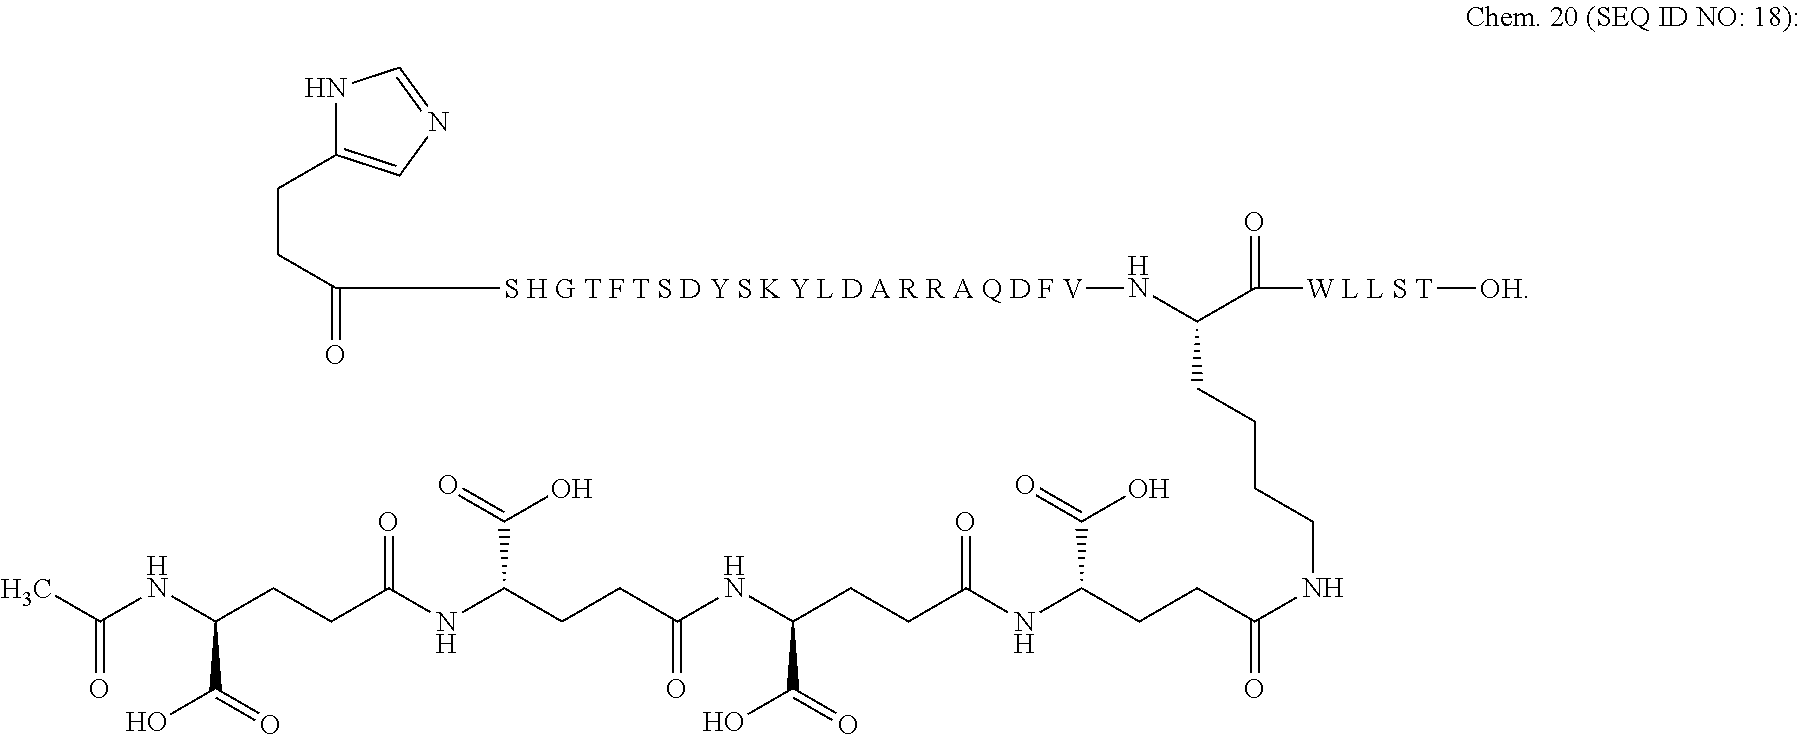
N1C(CCC(=O)[S H G T F T S D Y S K Y L D A R R A Q D F V]NC(C([W L L S T][OH])=O)CCCCNC(CCC(NC(CCC(NC(CCC(NC(CCC(NC(C)=O)C(=O)O)=O)C(=O)O)=O)C(O)=O)=O)C(O)=O)=O)=CN=C1
